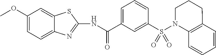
C1=C(C(NC2=NC3=CC=C(OC)C=C3S2)=O)C=C(S(N2CCCC3=C2C=CC=C3)(=O)=O)C=C1
